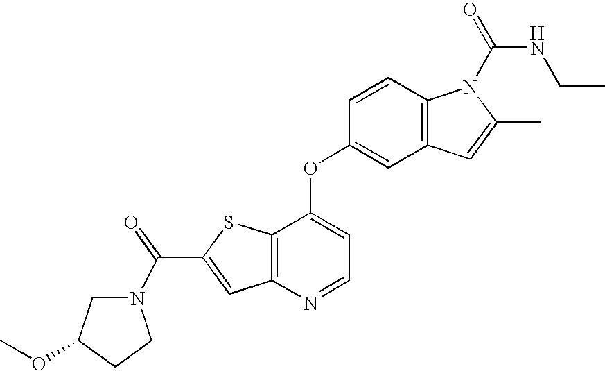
C12=C(C(OC3=CC4=C(C=C3)N(C(=O)NCC)C(C)=C4)=CC=N1)SC(C(=O)N1CC(OC)CC1)=C2
